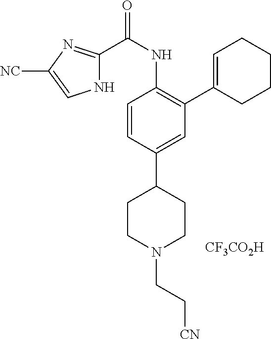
N1C(C(NC2=C(C3=CCCCC3)C=C(C3CCN(CC[CN])CC3)C=C2)=O)=NC([NC])=C1.[CF3CO2H]
